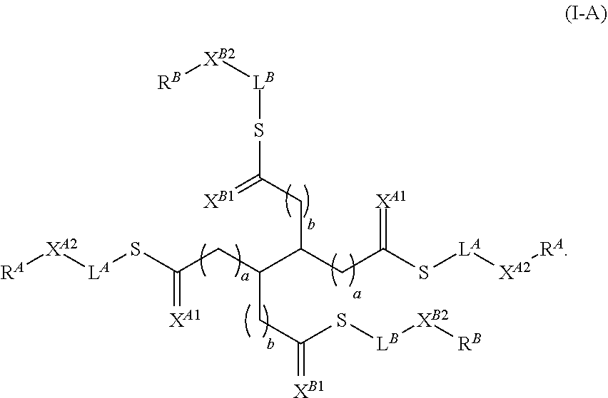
[RA][XA2][LA]SC(CC(C(CC(=[XB1])S[LB][XB2][RB])CC(S[LA][XA2][RA])=[XA1])CC(=[XB1])S[LB][XB2][RB])=[XA1]
